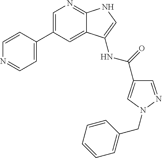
C1=C(C2=CC=NC=C2)C=C2C(=N1)NC=C2NC(=O)C1=CN(CC2=CC=CC=C2)N=C1
